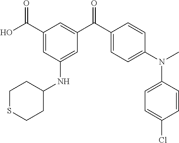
C1(C(O)=O)=CC(NC2CCSCC2)=CC(C(C2=CC=C(N(C)C3=CC=C(Cl)C=C3)C=C2)=O)=C1
